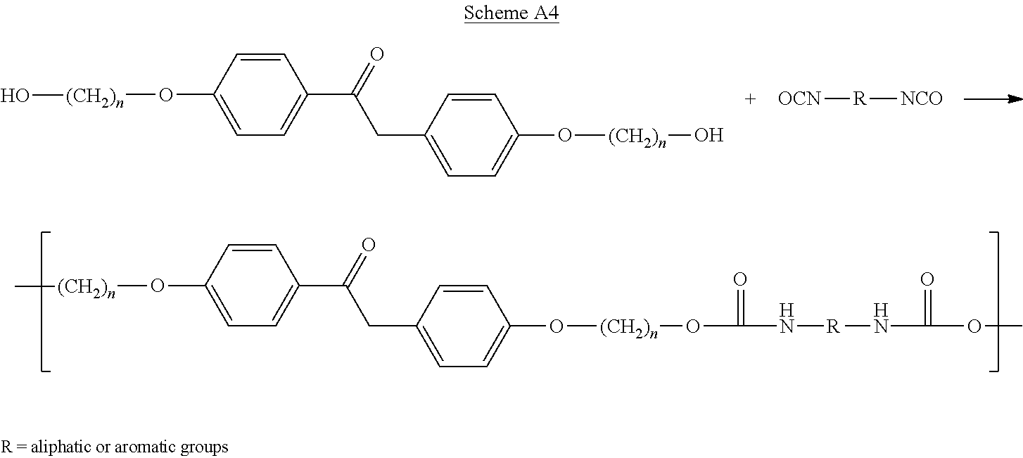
C1=CC(O[(CH2)n]O)=CC=C1C(=O)CC1=CC=C(O[(CH2)n]O)C=C1.[OCN][R][NCO].C1=CC(O[(CH2)n]C)=CC=C1C(=O)CC1=CC=C(O[(CH2)n]OC(N[R]NC(OC)=O)=O)C=C1
